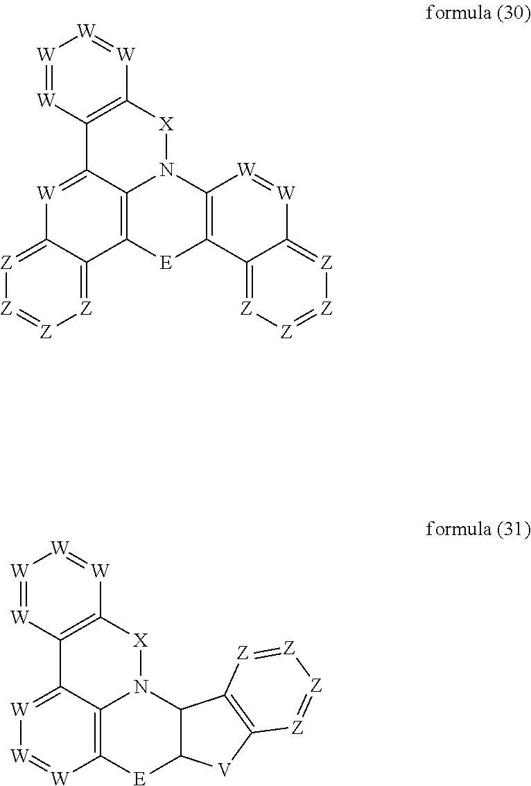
[W]1=[W][W]=[W]C2=C1C1=[W]C3=[Z][Z]=[Z][Z]=C3C3=C1N([X]2)C1=C([E]3)C2=[Z][Z]=[Z][Z]=C2[W]=[W]1.[W]1=[W][W]=[W]C2=C1C1=[W][W]=[W]C3=C1N([X]2)C1C([E]3)[V]C2=C1[Z]=[Z][Z]=[Z]2
